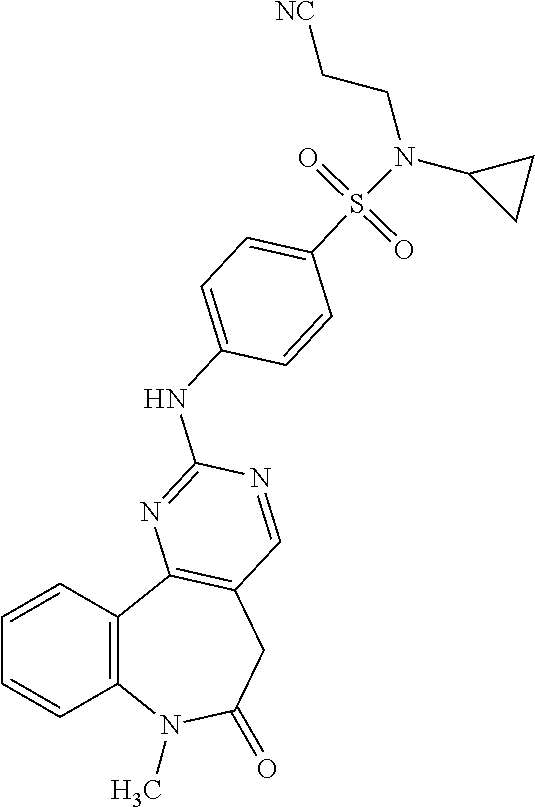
C1=CC2=C(C=C1)N(C)C(=O)CC1=C2N=C(NC2=CC=C(S(=O)(=O)N(CC[NC])C3CC3)C=C2)N=C1
